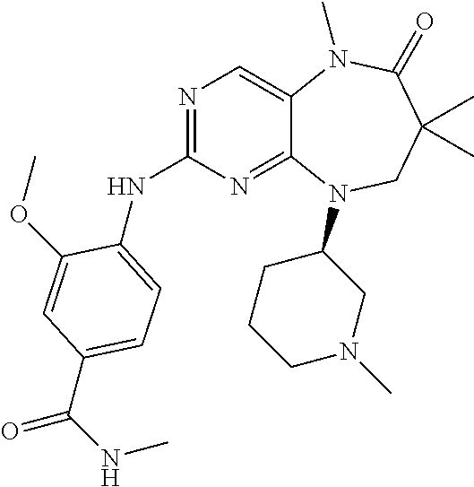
N1=C(NC2=CC=C(C(NC)=O)C=C2OC)N=C2C(=C1)N(C)C(=O)C(C)(C)CN2C1CCCN(C)C1
